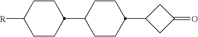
C1CC(C2CCC(C3CC(=O)C3)CC2)CCC1[R]
